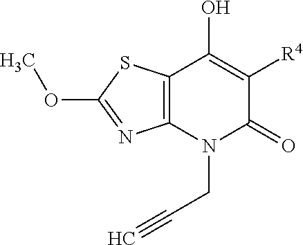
C12=C(N(CC#C)C(=O)C([R4])=C1O)N=C(OC)S2
